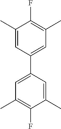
C1(C)=CC(C2=CC(C)=C(F)C(C)=C2)=CC(C)=C1F
